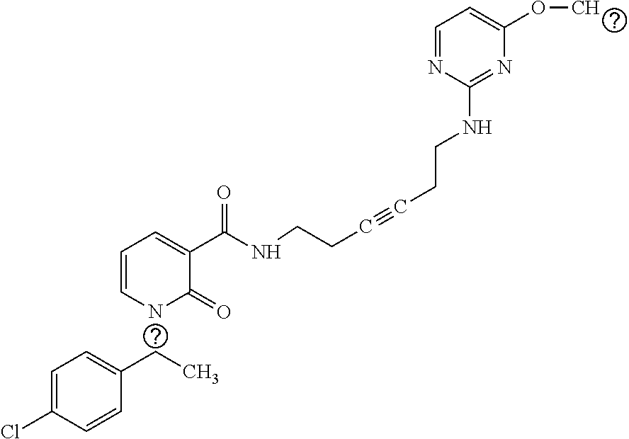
C1=C(Cl)C=CC(CC)=C1.N1C(=O)C(C(NCCC#CCCNC2=NC(OC)=CC=N2)=O)=CC=C1
